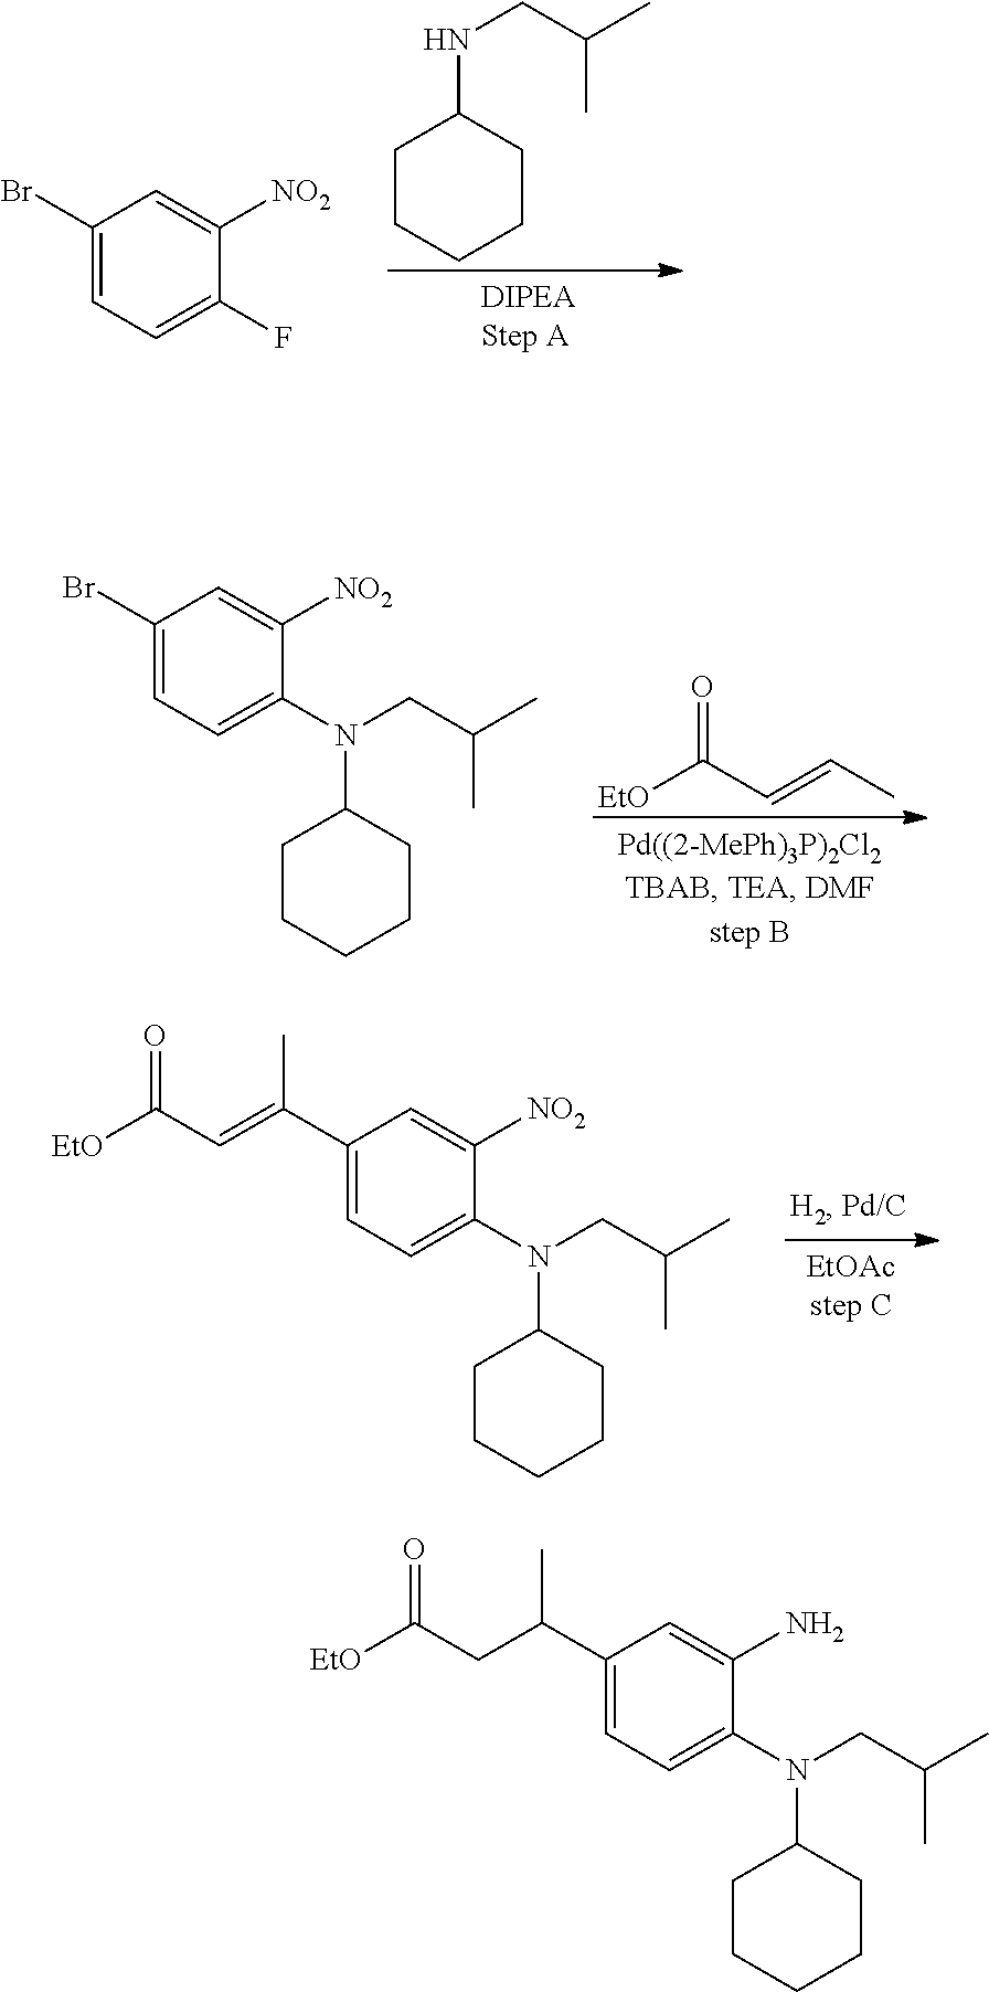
C1(Br)=CC=C(F)C([NO2])=C1.C1CCCCC1NCC(C)C.C1(Br)=CC=C(N(C2CCCCC2)CC(C)C)C([NO2])=C1.[EtO]C(C=CC)=O.C1(C(=CC([EtO])=O)C)=CC=C(N(C2CCCCC2)CC(C)C)C([NO2])=C1.C1(C(CC([EtO])=O)C)=CC=C(N(C2CCCCC2)CC(C)C)C(N)=C1
